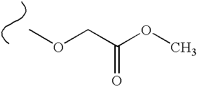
COCC(OC)=O
